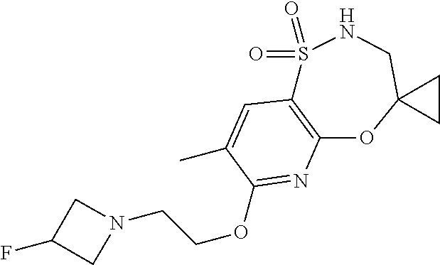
C12=C(OC3(CNS1(=O)=O)CC3)N=C(OCCN1CC(F)C1)C(C)=C2
